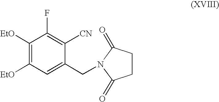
C1([EtO])=C([EtO])C=C(CN2C(=O)CCC2=O)C([CN])=C1F
